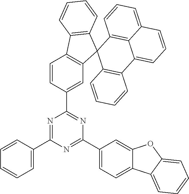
C1=CC(C2=NC(C3=CC=C4C(=C3)OC3=CC=CC=C43)=NC(C3=CC=CC=C3)=N2)=CC2=C1C1=C(C23C2=C(C4=CC=CC5=CC=CC3=C45)C=CC=C2)C=CC=C1
